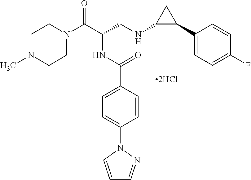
C1N(C(C(CNC2C(C3=CC=C(F)C=C3)C2)NC(C2=CC=C(N3C=CC=N3)C=C2)=O)=O)CCN(C)C1
